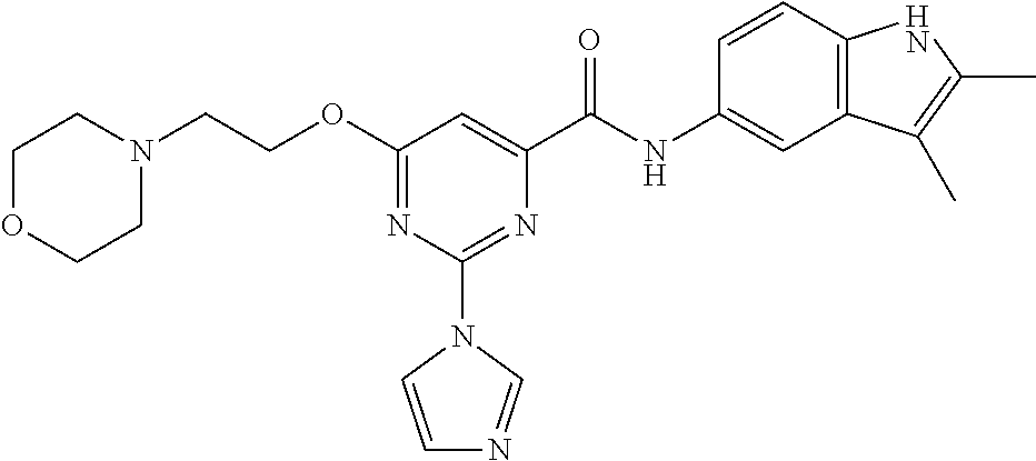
N1(CCOC2=NC(N3C=CN=C3)=NC(C(NC3=CC4=C(C=C3)NC(C)=C4C)=O)=C2)CCOCC1
